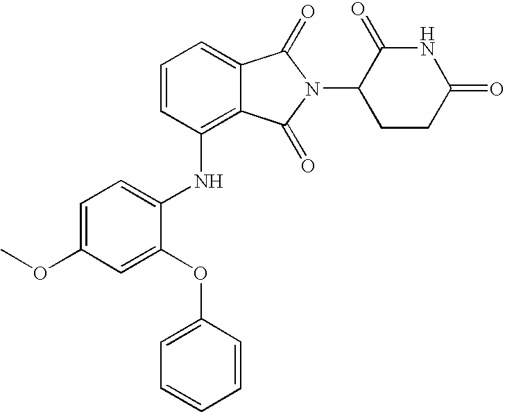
N(C1=C2C(=CC=C1)C(=O)N(C1CCC(=O)NC1=O)C2=O)C1=CC=C(OC)C=C1OC1=CC=CC=C1
